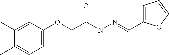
C1(C)=CC=C(OCC(NN=CC2=CC=CO2)=O)C=C1C
